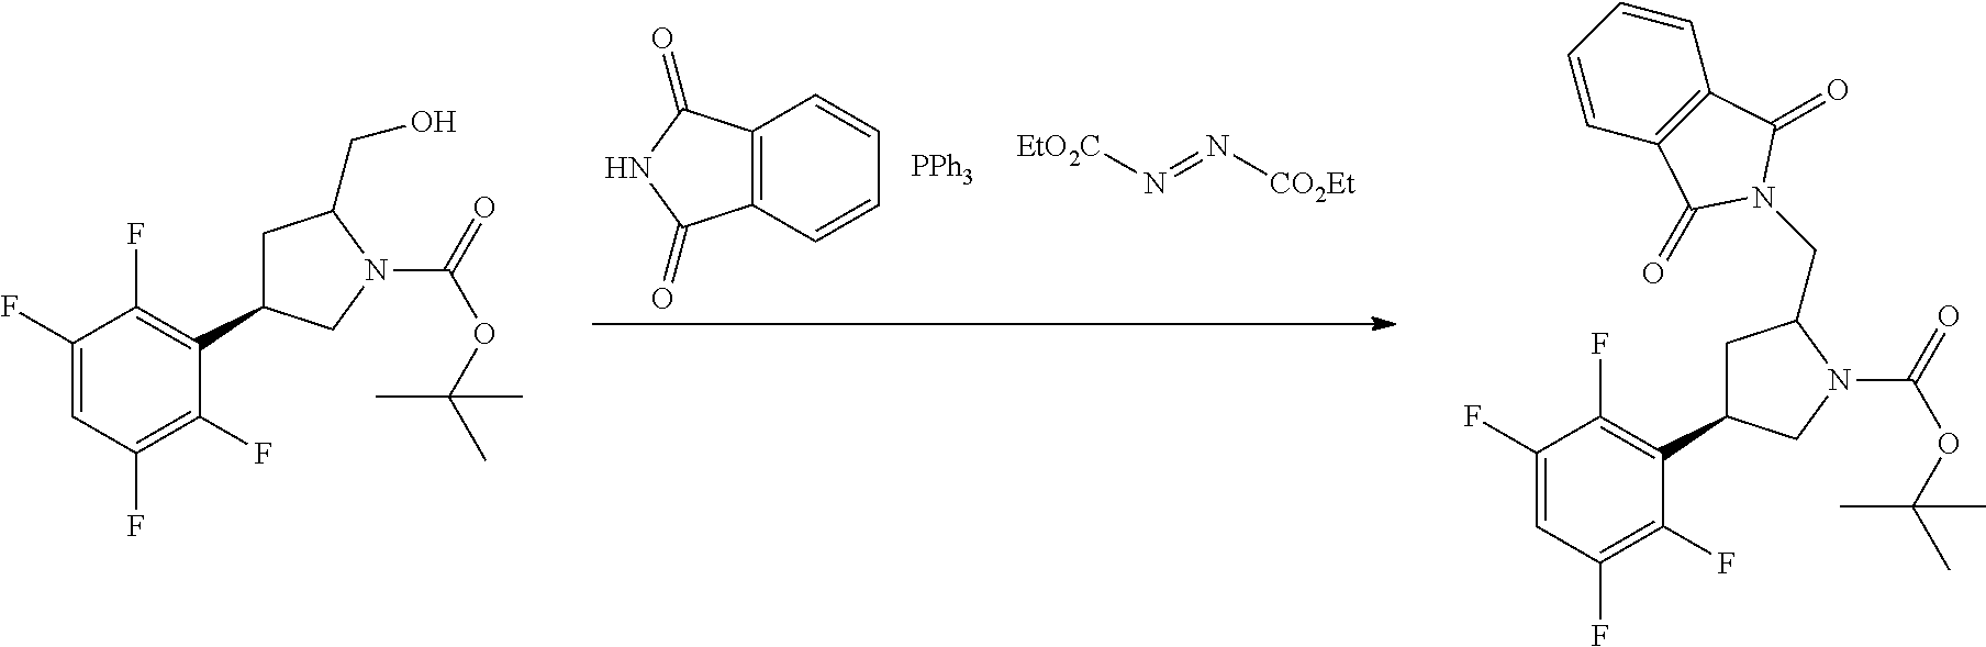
C12=C(C=CC=C1)C(=O)NC2=O.[PPh3].[EtO2C]N=N[CO2Et].C1(F)=CC(F)=C(F)C(C2CC(CO)N(C(=O)OC(C)(C)C)C2)=C1F.C1(F)=CC(F)=C(F)C(C2CC(CN3C(=O)C4=C(C3=O)C=CC=C4)N(C(=O)OC(C)(C)C)C2)=C1F
